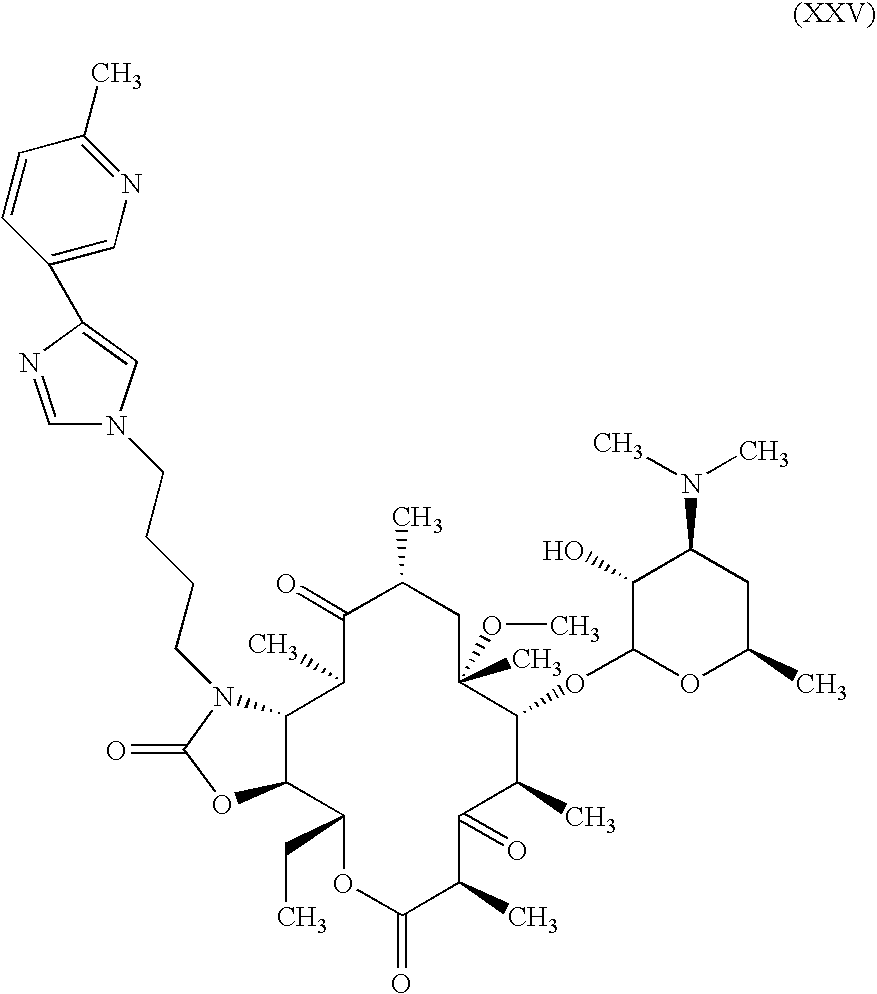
C12C(C(CC)OC(=O)C(C)C(=O)C(C)C(OC3OC(C)CC(N(C)C)C3O)C(C)(OC)CC(C)C(=O)C1C)OC(=O)N2CCCCN1C=NC(C2=CN=C(C)C=C2)=C1
